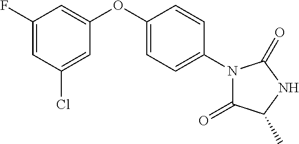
C1(F)=CC(Cl)=CC(OC2=CC=C(N3C(=O)C(C)NC3=O)C=C2)=C1
